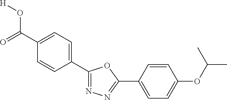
[H]OC(=O)C1=CC=C(C2=NN=C(C3=CC=C(OC(C)C)C=C3)O2)C=C1
